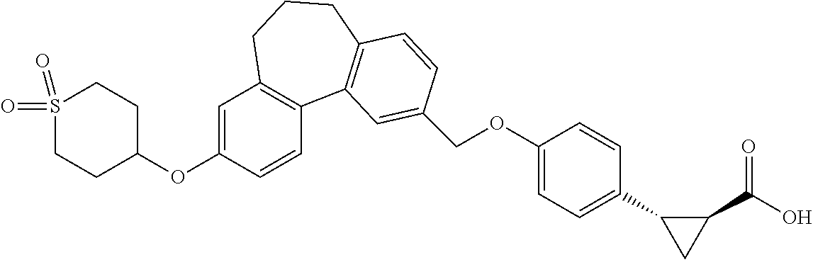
C1(OC2=CC3=C(C=C2)C2=C(CCC3)C=CC(COC3=CC=C(C4CC4C(O)=O)C=C3)=C2)CCS(=O)(=O)CC1
